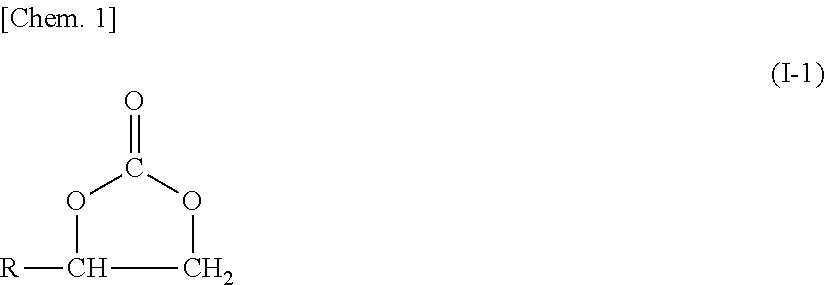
C1([R])OC(=O)OC1
